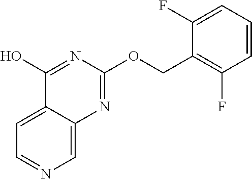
C1=C2C(=CN=C1)N=C(OCC1=C(F)C=CC=C1F)N=C2O
